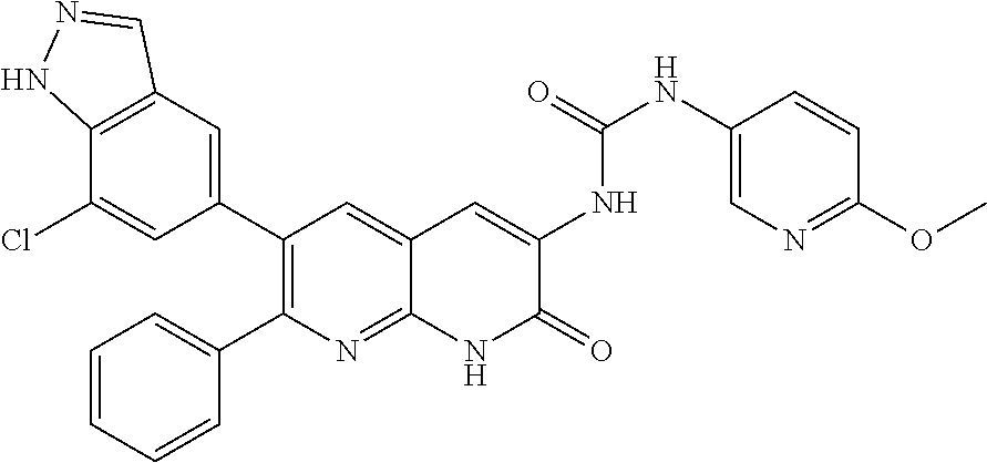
C12=C(C=C(C3=C(C4=CC=CC=C4)N=C4C(=C3)C=C(NC(NC3=CN=C(OC)C=C3)=O)C(=O)N4)C=C1Cl)C=NN2
